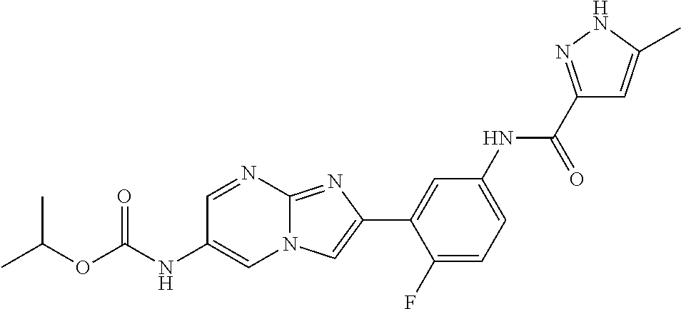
C1=NC2=NC(C3=CC(NC(C4=NNC(C)=C4)=O)=CC=C3F)=CN2C=C1NC(OC(C)C)=O
